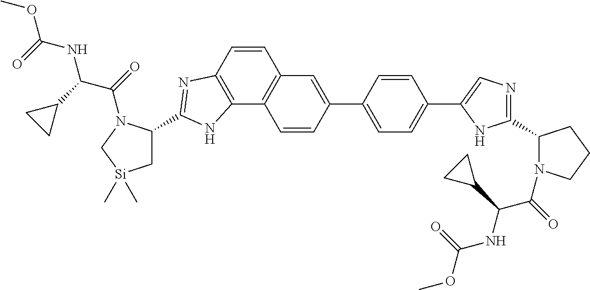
C1(C2=CC3=C(C4=C(C=C3)N=C(C3C[Si](C)(C)CN3C(=O)C(C3CC3)NC(OC)=O)N4)C=C2)=CC=C(C2=CN=C(C3N(C(=O)C(C4CC4)NC(OC)=O)CCC3)N2)C=C1
